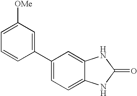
C1=C([OMe])C=C(C2=CC=C3C(=C2)NC(=O)N3)C=C1
